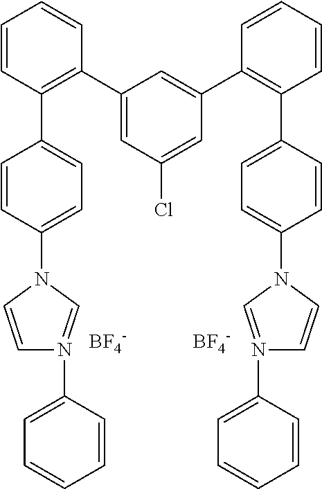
C1(C2=C(C3=CC=C(N4C=CN(C5=CC=CC=C5)=C4)C=C3)C=CC=C2)=CC(Cl)=CC(C2=C(C3=CC=C(N4C=N(C5=CC=CC=C5)C=C4)C=C3)C=CC=C2)=C1.[BF4-].[BF4-]
